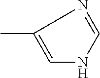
CC1=CNC=N1
